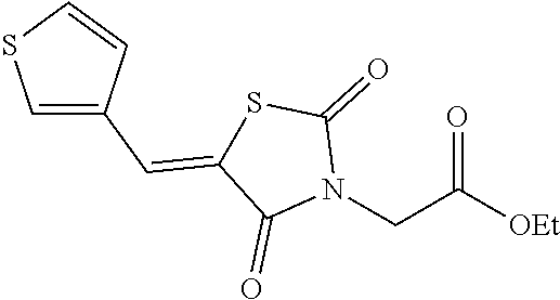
[OEt]C(CN1C(=O)SC(=CC2=CSC=C2)C1=O)=O
